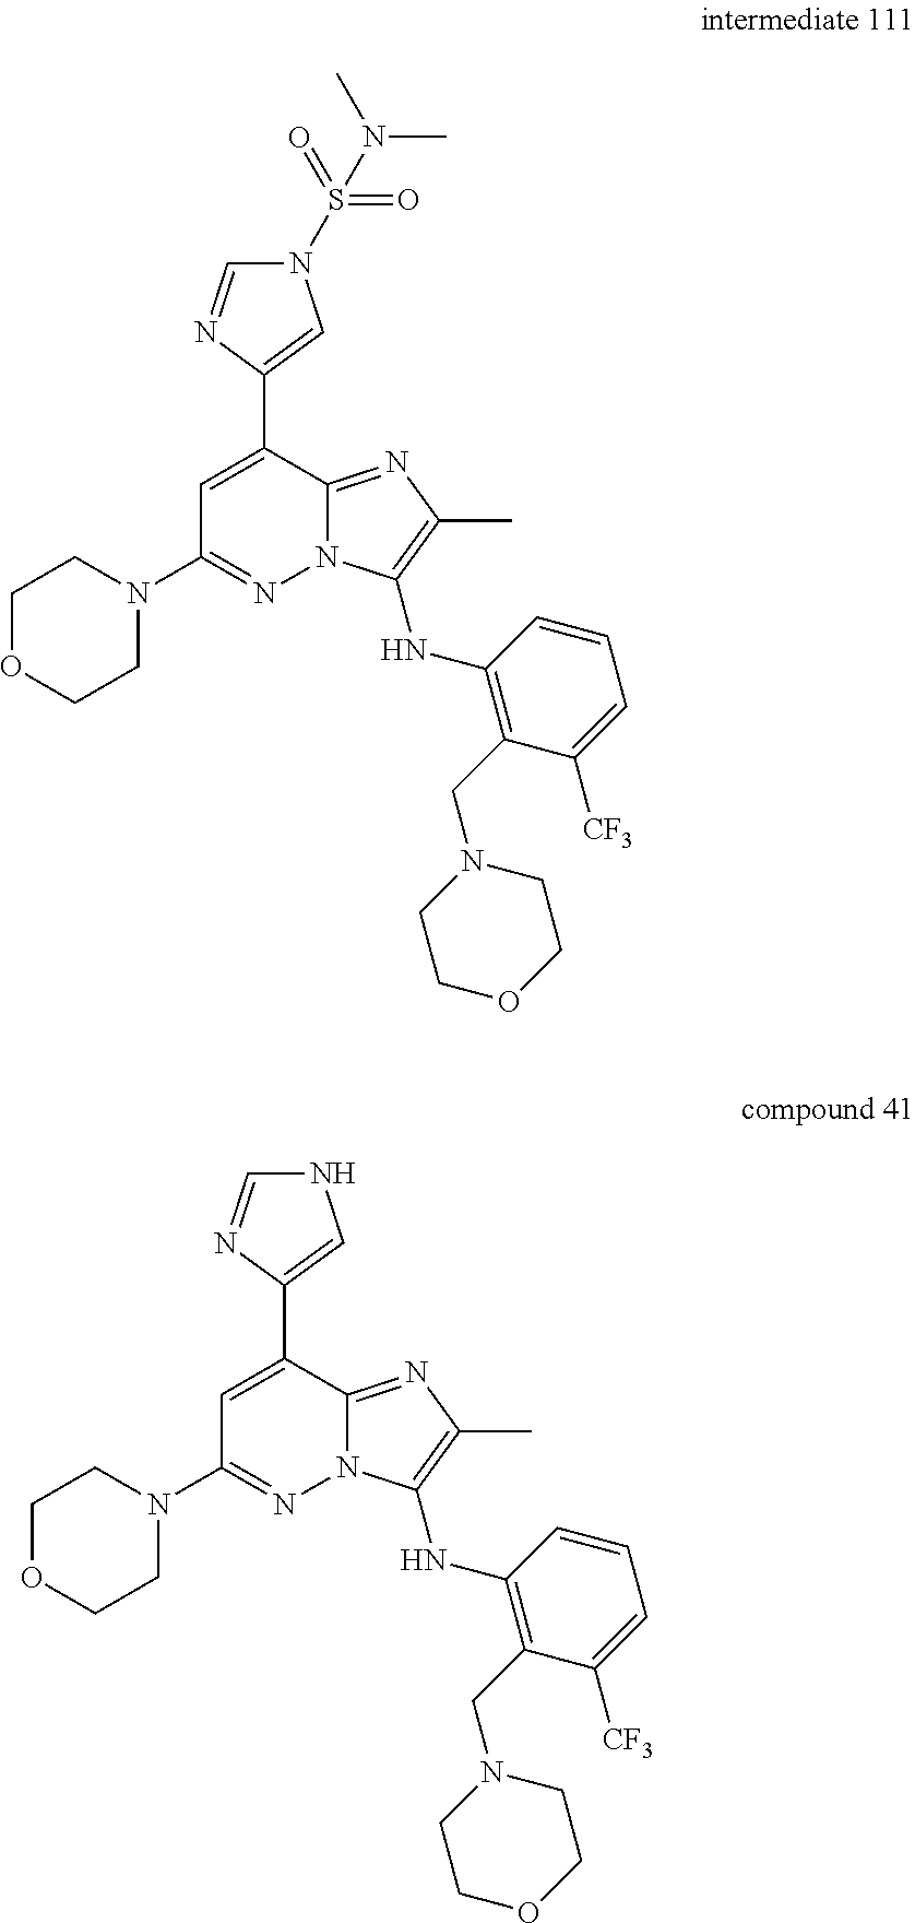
C1(C2=CC(N3CCOCC3)=NN3C2=NC(C)=C3NC2=C(CN3CCOCC3)C([CF3])=CC=C2)=CN(S(=O)(=O)N(C)C)C=N1.C1(C2=CC(N3CCOCC3)=NN3C2=NC(C)=C3NC2=C(CN3CCOCC3)C([CF3])=CC=C2)=CNC=N1
